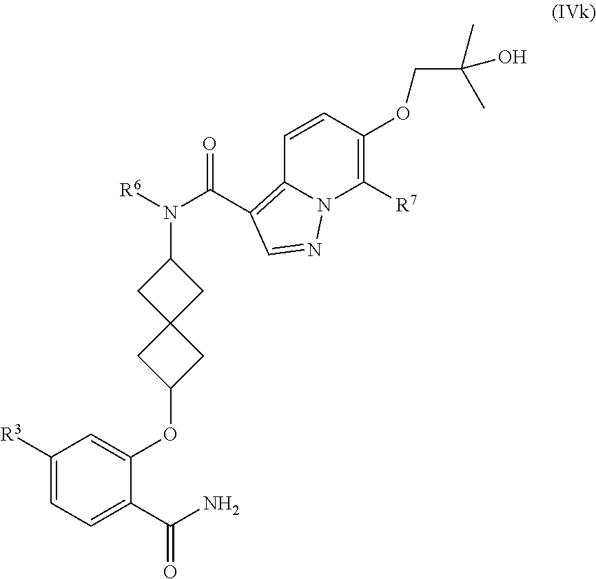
C1=C(C(N)=O)C(OC2CC3(C2)CC(N([R6])C(=O)C2=C4C=CC(OCC(C)(O)C)=C([R7])N4N=C2)C3)=CC([R3])=C1
